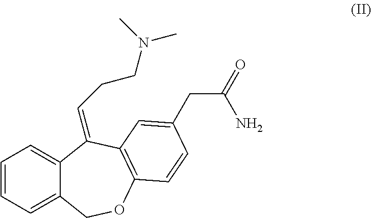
C1=CC=C2C(=C1)C(=CCCN(C)C)C1=C(OC2)C=CC(CC(=O)N)=C1
